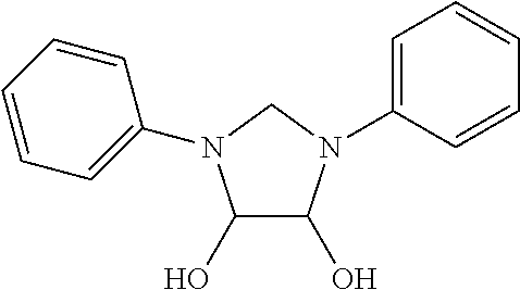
C1(O)C(O)N(C2=CC=CC=C2)CN1C1=CC=CC=C1
